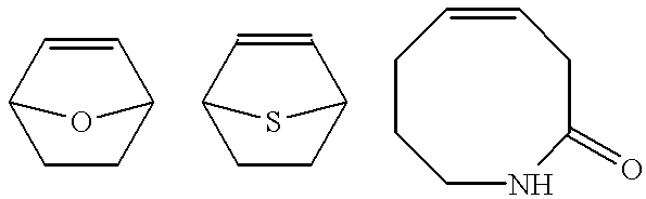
C1CC2C=CC1O2.C1CC2C=CC1S2.C1CCNC(=O)CC=C1
